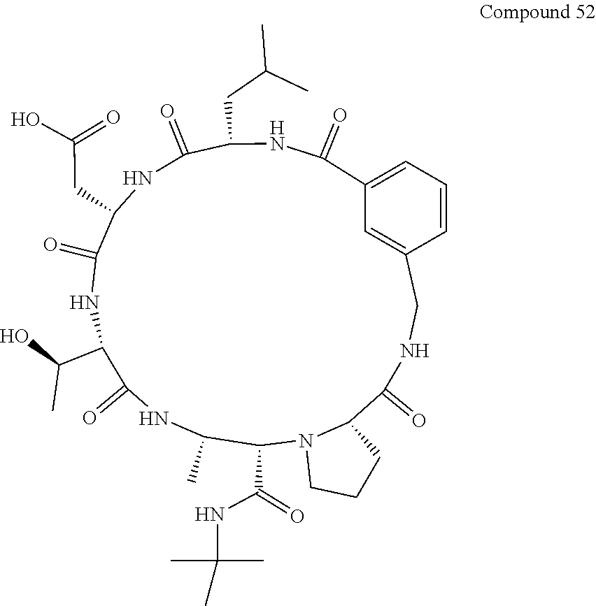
N12C(C(=O)NCC3=CC(=CC=C3)C(=O)NC(CC(C)C)C(=O)NC(CC(=O)O)C(=O)NC(C(C)O)C(=O)NC(C)C1C(NC(C)(C)C)=O)CCC2
